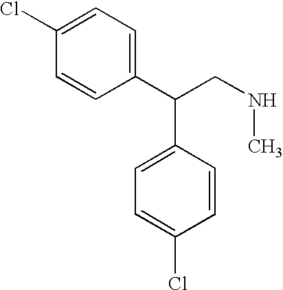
C(CNC)(C1=CC=C(Cl)C=C1)C1=CC=C(Cl)C=C1
